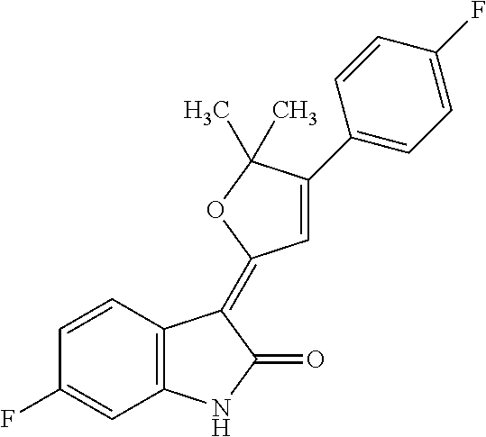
C1=CC(F)=CC2=C1C(=C1C=C(C3=CC=C(F)C=C3)C(C)(C)O1)C(=O)N2
